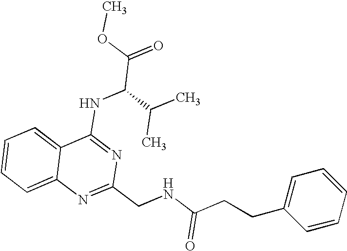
C12=CC=CC=C1N=C(CNC(CCC1=CC=CC=C1)=O)N=C2NC(C(=O)OC)C(C)C
